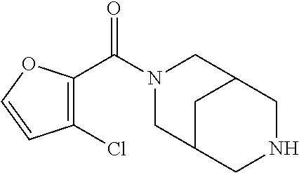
C1(Cl)=C(C(N2CC3CC(C2)CNC3)=O)OC=C1
